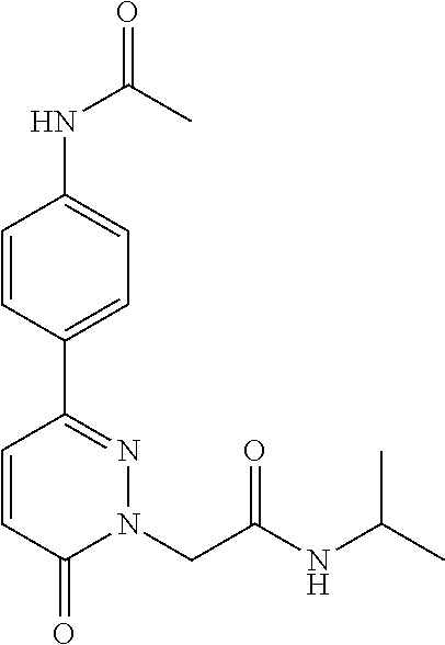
C1=CC(C2=NN(CC(NC(C)C)=O)C(=O)C=C2)=CC=C1NC(C)=O
